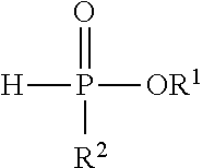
[H]P(=O)([OR1])[R2]
